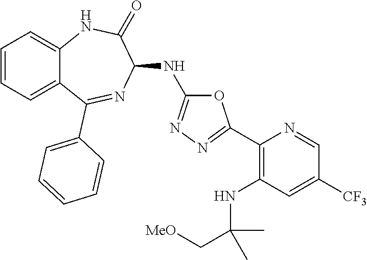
C1(C2=NN=C(NC3C(=O)NC4=CC=CC=C4C(C4=CC=CC=C4)=N3)O2)=C(NC(C[MeO])(C)C)C=C([CF3])C=N1
